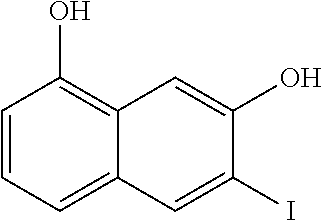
C1=CC=C2C(=C1O)C=C(O)C(I)=C2
